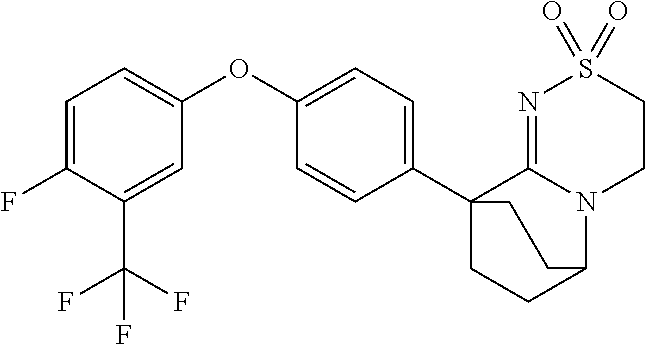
C1=C(F)C(C(F)(F)F)=CC(OC2=CC=C(C34CCC(N5C3=NS(=O)(=O)CC5)CC4)C=C2)=C1
